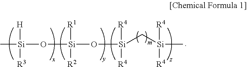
C[Si](O[Si](O[Si](C[Si]([R4])([R4])C)([R4])[R4])([R1])[R2])([H])[R3]
